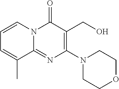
N1(C2=C(CO)C(=O)N3C(=N2)C(C)=CC=C3)CCOCC1
